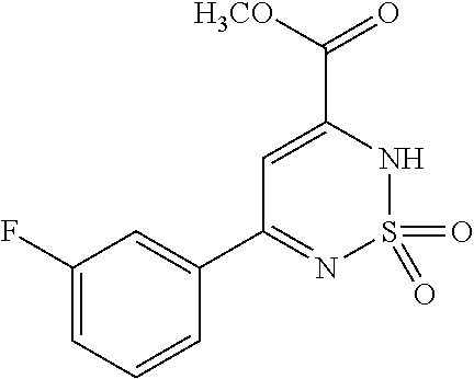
C1=C(C([H3CO])=O)NS(=O)(=O)N=C1C1=CC(F)=CC=C1
